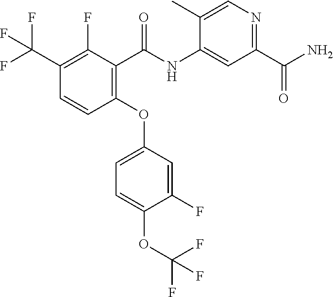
C1(OC2=CC=C(OC(F)(F)F)C(F)=C2)=C(C(NC2=CC(C(N)=O)=NC=C2C)=O)C(F)=C(C(F)(F)F)C=C1
